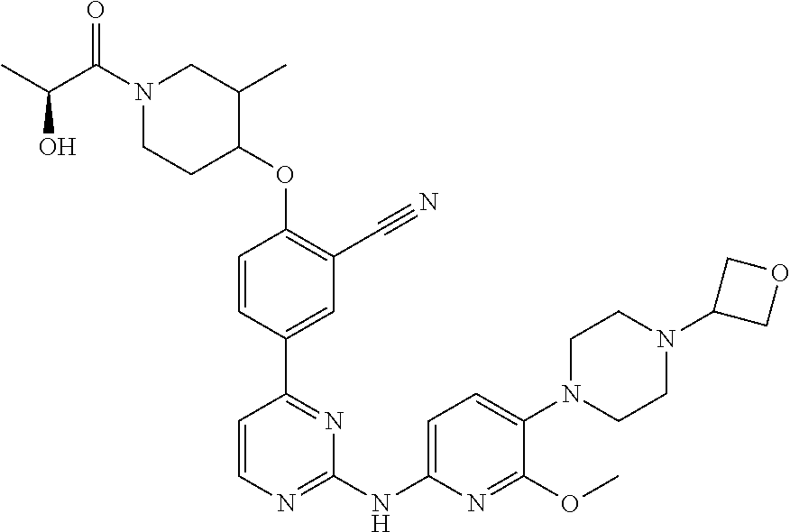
C1CN(C2=CC=C(NC3=NC=CC(C4=CC(C#N)=C(OC5CCN(C(C(C)O)=O)CC5C)C=C4)=N3)N=C2OC)CCN1C1COC1
